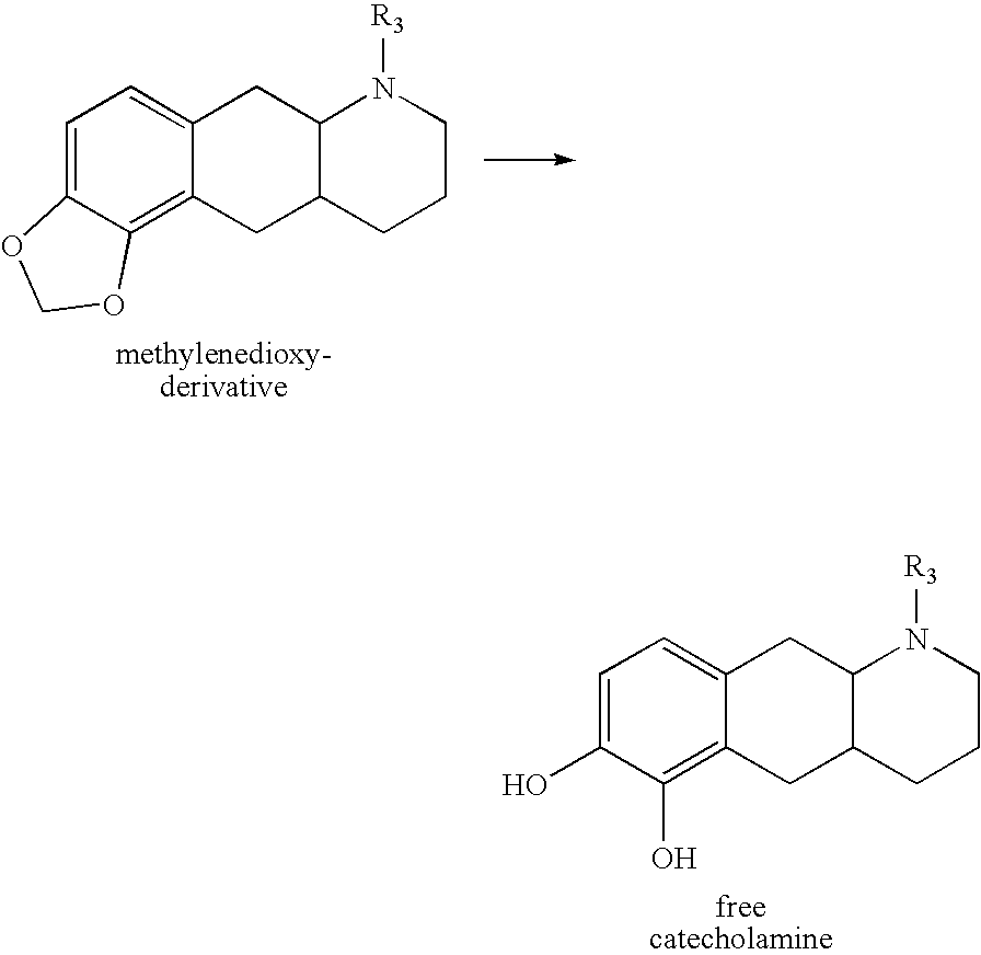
C1=C2C(=C3C(=C1)CC1C(C3)CCCN1[R3])OCO2.C1=C(O)C(O)=C2C(=C1)CC1C(C2)CCCN1[R3]
